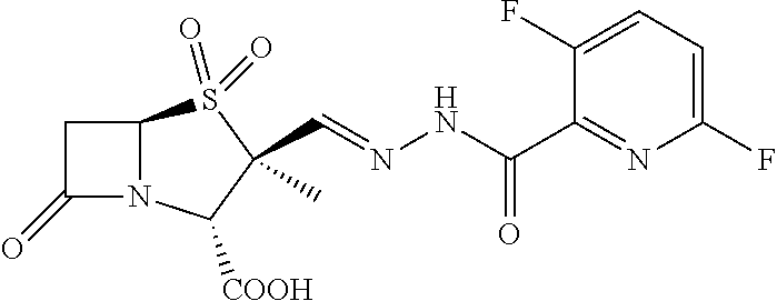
C12N(C([COOH])C(C)(C=NNC(=O)C3=NC(F)=CC=C3F)S1(=O)=O)C(=O)C2
